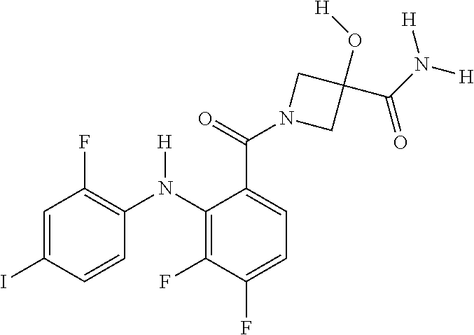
C1=C(C(N2CC(O[H])(C(N([H])[H])=O)C2)=O)C(N(C2=C(F)C=C(I)C=C2)[H])=C(F)C(F)=C1
